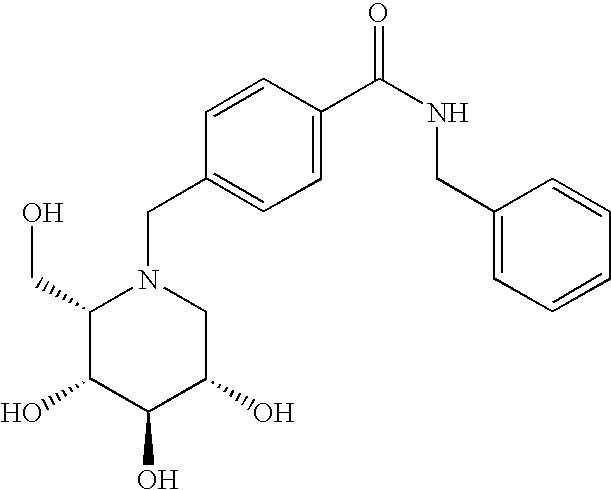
C1(CO)C(O)C(O)C(O)CN1CC1=CC=C(C(NCC2=CC=CC=C2)=O)C=C1
